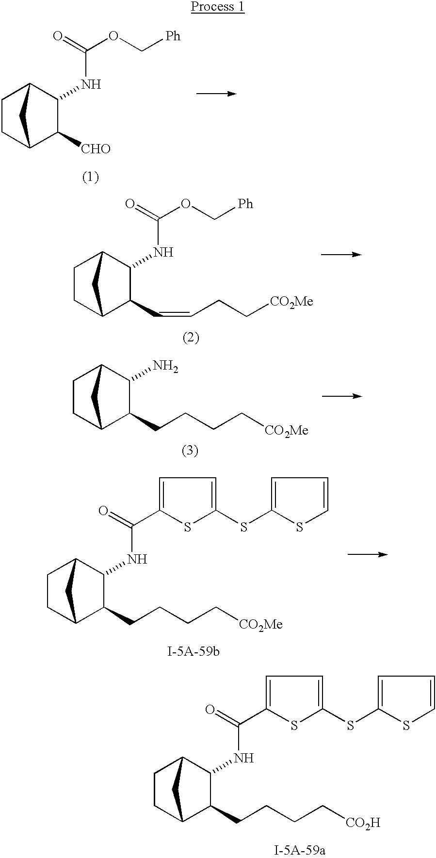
C1CC2C([CHO])C(NC(OC[Ph])=O)C1C2.C1CC2C(C=CCC[CO2Me])C(NC(OC[Ph])=O)C1C2.C1CC2C(CCCC[CO2Me])C(N)C1C2.C1CC2C(CCCC[CO2Me])C(NC(=O)C3=CC=C(SC4=CC=CS4)S3)C1C2.C1CC2C(CCCC[CO2H])C(NC(=O)C3=CC=C(SC4=CC=CS4)S3)C1C2
